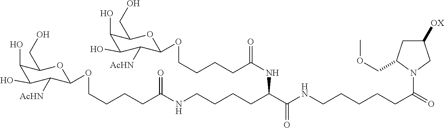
C1(O)C(O)C([AcHN])C(OCCCCC(NCCCCC(C(=O)NCCCCCC(=O)N2C(COC)CC([OX])C2)NC(CCCCOC2C([AcHN])C(O)C(O)C(CO)O2)=O)=O)OC1CO
